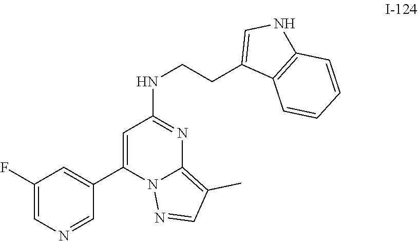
C1=C(C2=CC(F)=CN=C2)N2C(=C(C)C=N2)N=C1NCCC1=CNC2=C1C=CC=C2
